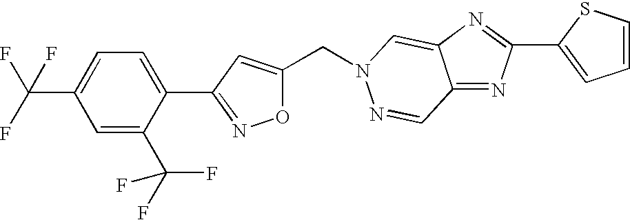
O1C(CN2C=C3C(=NC(C4=CC=CS4)=N3)C=N2)=CC(C2=CC=C(C(F)(F)F)C=C2C(F)(F)F)=N1
